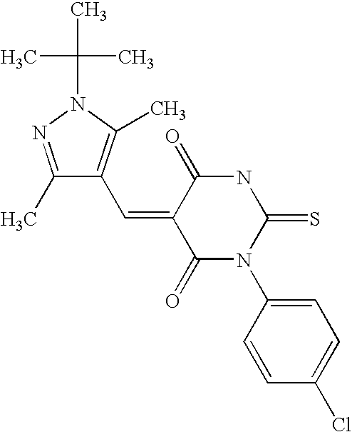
C1(C)=NN(C(C)(C)C)C(C)=C1C=C1C(=O)N(C2=CC=C(Cl)C=C2)C(=S)NC1=O
